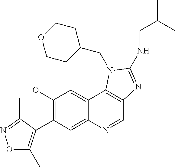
C1(OC)=C(C2=C(C)ON=C2C)C=C2C(=C1)C1=C(C=N2)N=C(NCC(C)C)N1CC1CCOCC1
